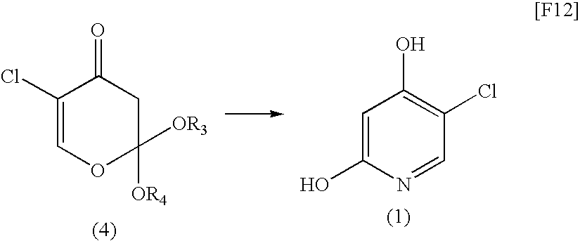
C1(Cl)=COC([OR4])([OR3])CC1=O.C1=C(O)N=CC(Cl)=C1O
